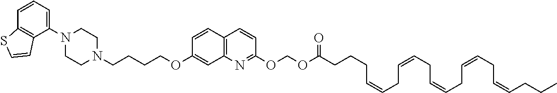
C1N(C2=CC=CC3=C2C=CS3)CCN(CCCCOC2=CC3=C(C=C2)C=CC(OCOC(=O)CCCC=CCC=CCC=CCC=CCC=CCCC)=N3)C1
